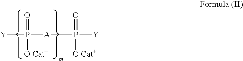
[Y]P([A]P([Y])([O-Cat+])=O)(=O)[O-Cat+]
